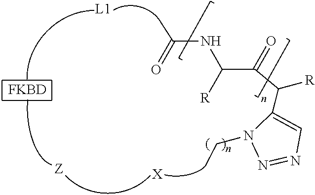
[L1].[FKBD].[X].CC(NC(C(=O)C([R])C1=CN=NN1CC)[R])=O
